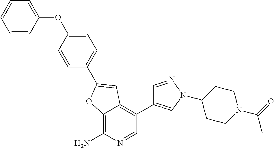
C12=C(N)N=CC(C3=CN(C4CCN(C(C)=O)CC4)N=C3)=C1C=C(C1=CC=C(OC3=CC=CC=C3)C=C1)O2
